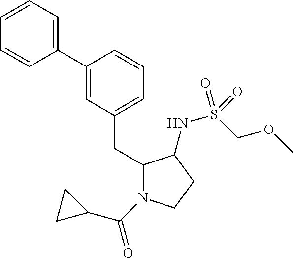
C1=CC=C(C2=CC(CC3N(C(=O)C4CC4)CCC3NS(COC)(=O)=O)=CC=C2)C=C1
